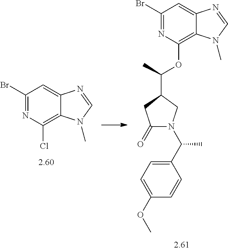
C1(=O)CC(C(C)OC2=C3C(=CC(Br)=N2)N=CN3C)CN1C(C1=CC=C(OC)C=C1)C.C12=CC(Br)=NC(Cl)=C1N(C)C=N2
